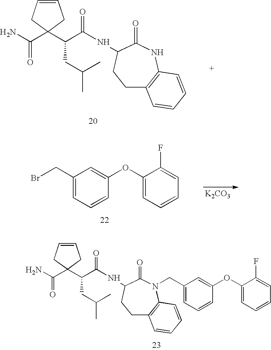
NC(=O)C1(C(C(NC2C(=O)NC3=C(CC2)C=CC=C3)=O)CC(C)C)CC=CC1.BrCC1=CC=CC(OC2=CC=CC=C2F)=C1.[K2CO3].NC(=O)C1(C(C(NC2C(=O)N(CC3=CC=CC(OC4=CC=CC=C4F)=C3)C3=C(CC2)C=CC=C3)=O)CC(C)C)CC=CC1
